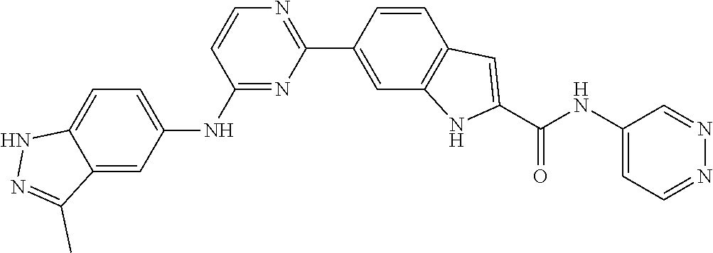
C12=CC(NC3=NC(C4=CC5=C(C=C4)C=C(C(NC4=CC=NN=C4)=O)N5)=NC=C3)=CC=C1NN=C2C
